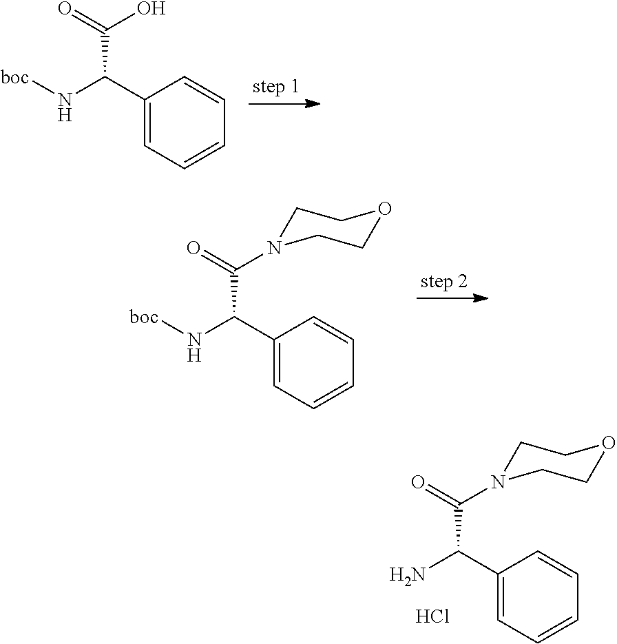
Cl.C1(C(N)C(=O)N2CCOCC2)=CC=CC=C1.C1(C(N[boc])C(O)=O)=CC=CC=C1.C1(C(N[boc])C(=O)N2CCOCC2)=CC=CC=C1
